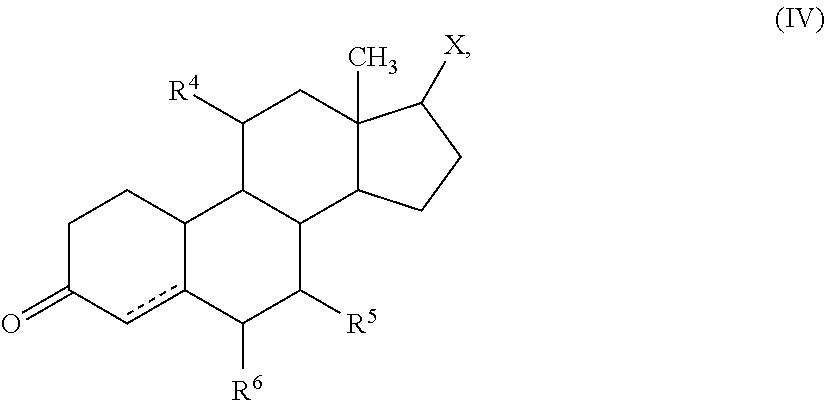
C1C(=O)cc2C(C1)C1C(C([R5])C2[R6])C2C(C)(CC1[R4])C([X])CC2
